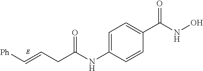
[Ph]C=CCC(=O)NC1=CC=C(C(=O)NO)C=C1
